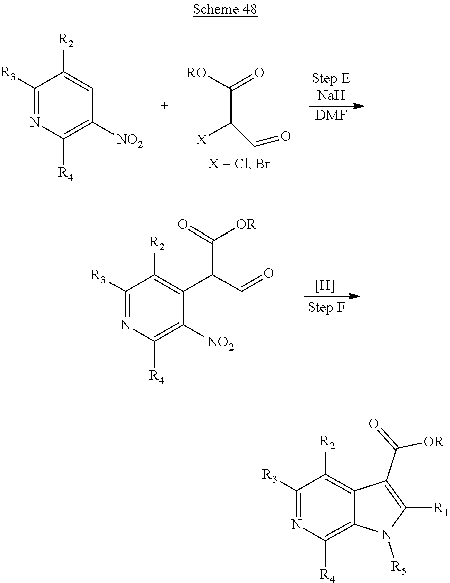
[H].C1([R3])=NC([R4])=C([NO2])C(C(C([OR])=O)C=O)=C1[R2].[DMF].C1([R3])=NC([R4])=C([NO2])C=C1[R2].C(C(C=O)[X])([RO])=O.C1([R3])=NC([R4])=C2C(=C1[R2])C(C([OR])=O)=C([R1])N2[R5]
